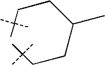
C(C(CCC(C)(C)C)C)CC(C)(C)C
